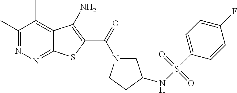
C1(C)=NN=C2C(=C1C)C(N)=C(C(=O)N1CC(NS(C3=CC=C(F)C=C3)(=O)=O)CC1)S2
